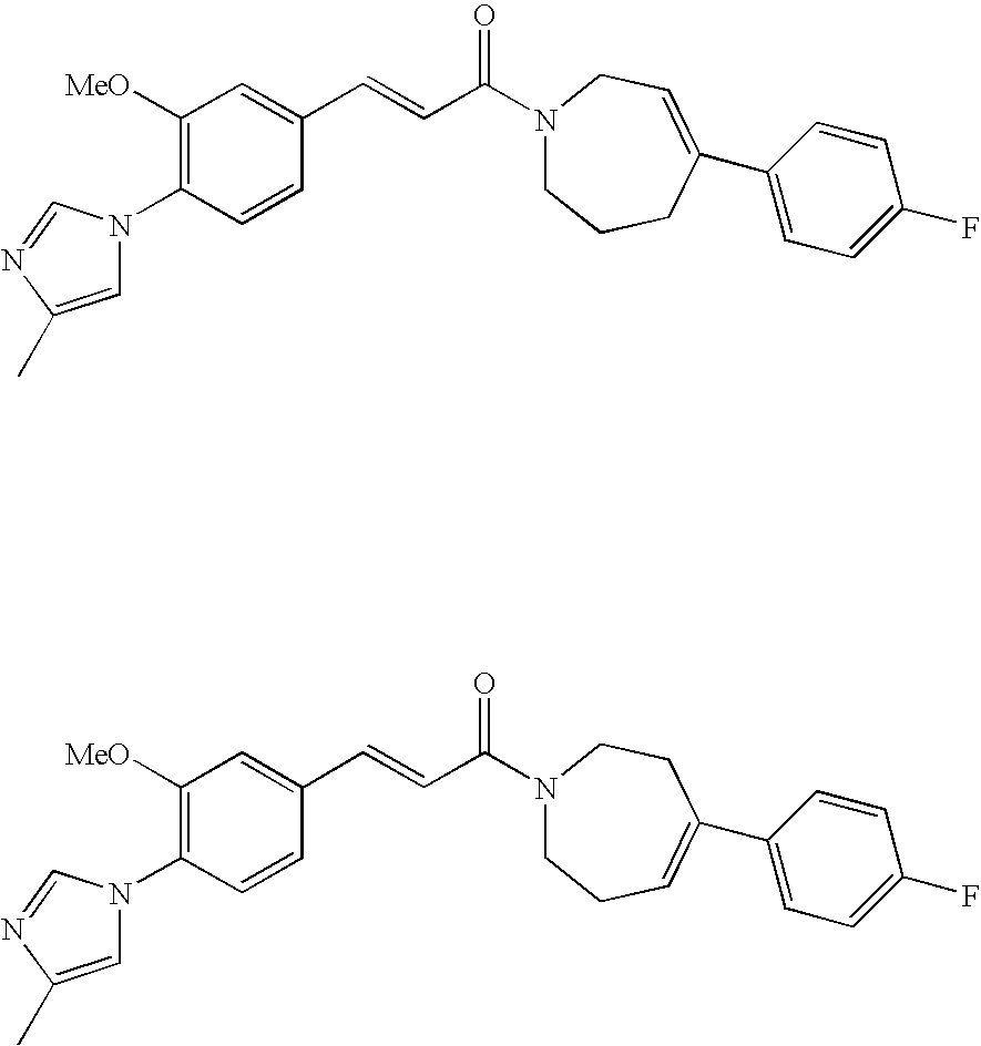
C1([OMe])=C(N2C=C(C)N=C2)C=CC(C=CC(N2CCCC(C3=CC=C(F)C=C3)=CC2)=O)=C1.C1([OMe])=C(N2C=C(C)N=C2)C=CC(C=CC(N2CCC=C(C3=CC=C(F)C=C3)CC2)=O)=C1
